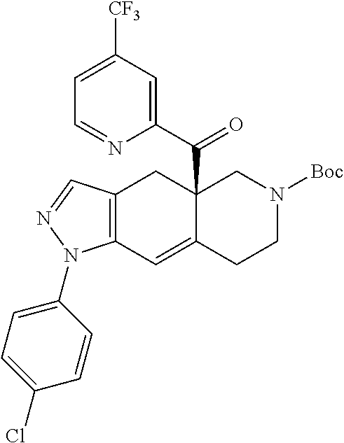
C12=C(C=C3C(C(C4=CC([CF3])=CC=N4)=O)(C1)CN([Boc])CC3)N(C1=CC=C(Cl)C=C1)N=C2
